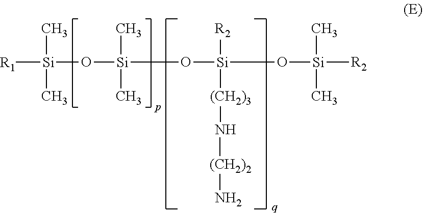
[Si](O[Si](C)(C)O[Si]([R2])([(CH2)3]N[(CH2)2]N)O[Si](C)(C)[R2])(C)(C)[R1]
